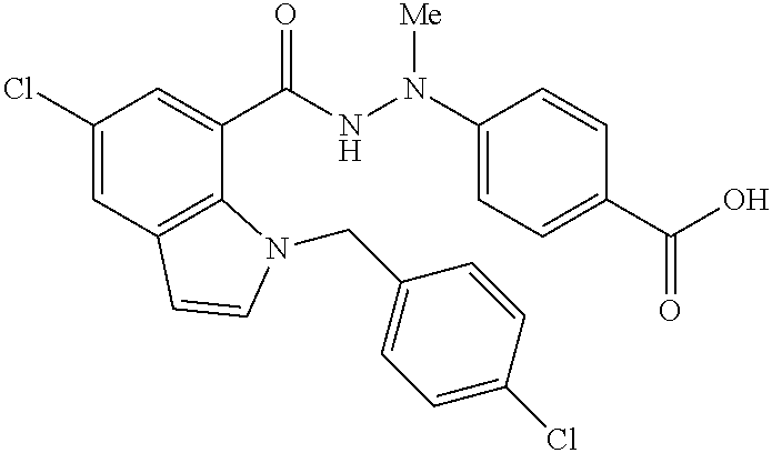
C1(Cl)=CC2=C(C(C(NN(C3=CC=C(C(O)=O)C=C3)[Me])=O)=C1)N(CC1=CC=C(Cl)C=C1)C=C2
